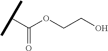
C(C(OCCO)=O)(C)C
